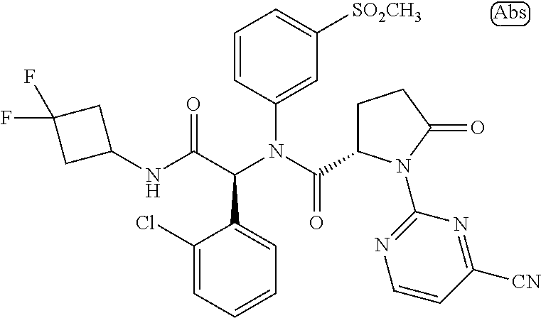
C1=CC(N(C(C2CCC(=O)N2C2=NC=CC([CN])=N2)=O)C(C(NC2CC(F)(F)C2)=O)C2=CC=CC=C2Cl)=CC([SO2CH3])=C1
